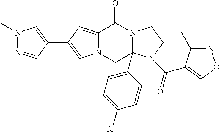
N12C(=CC(C3=CN(C)N=C3)=C1)C(=O)N1C(C3=CC=C(Cl)C=C3)(C2)N(C(=O)C2=CON=C2C)CC1
